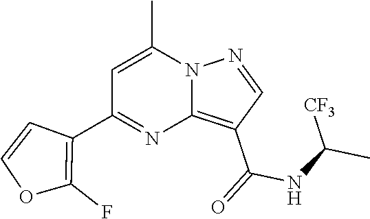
C12=C(C(=O)NC(C)[CF3])C=NN1C(C)=CC(C1=C(F)OC=C1)=N2
